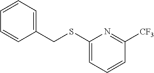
C1(SCC2=CC=CC=C2)=CC=CC([CF3])=N1
